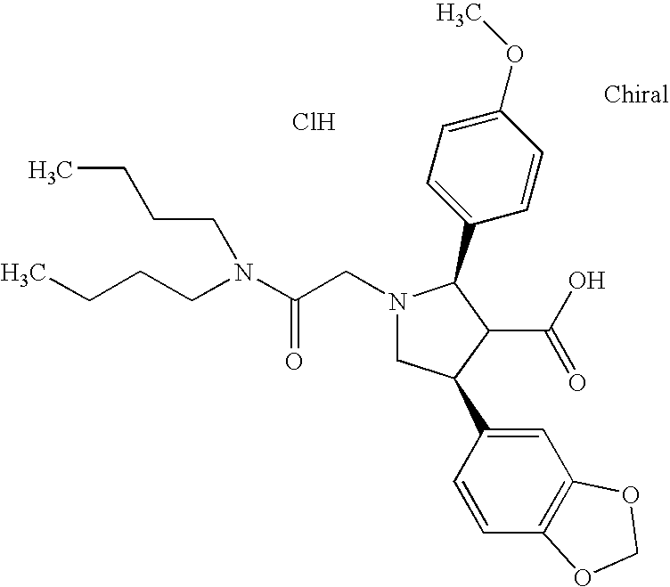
N1(CC(N(CCCC)CCCC)=O)CC(C2=CC3=C(C=C2)OCO3)C(C(O)=O)C1C1=CC=C(OC)C=C1.Cl
